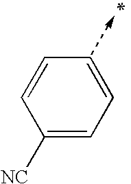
C1([NC])=CC=CC=C1
